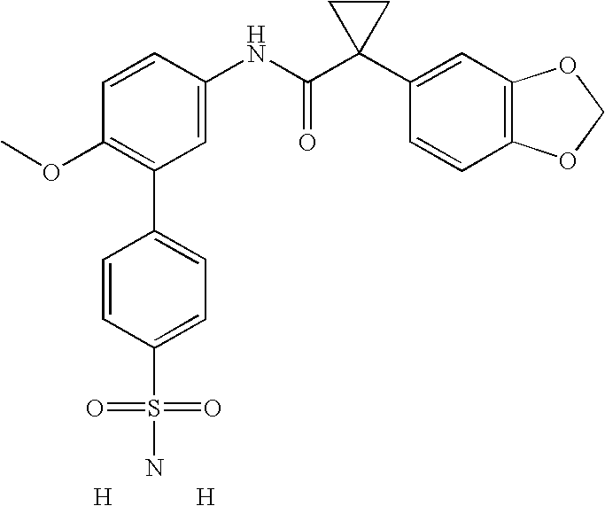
C1=CC(NC(C2(C3=CC4=C(C=C3)OCO4)CC2)=O)=CC(C2=CC=C(S(=O)(=O)N)C=C2)=C1OC.[H].[H]
